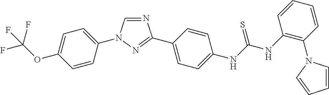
C1=C(OC(F)(F)F)C=CC(N2C=NC(C3=CC=C(NC(NC4=C(N5C=CC=C5)C=CC=C4)=S)C=C3)=N2)=C1
